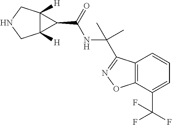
C12([H])C([H])(CNC1)C2C(=O)NC(C)(C)C1=NOC2=C1C=CC=C2C(F)(F)F
